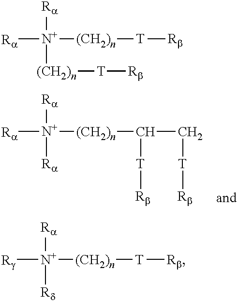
[Ra][N+]([(CH2)n]C(C[T][Rb])[T][Rb])([Ra])[Ra].[Ra][N+]([(CH2)n][T][Rb])([Ra])[(CH2)n][T][Rb].[Rg][N+]([(CH2)n][T][Rb])([Ra])[Rd]
